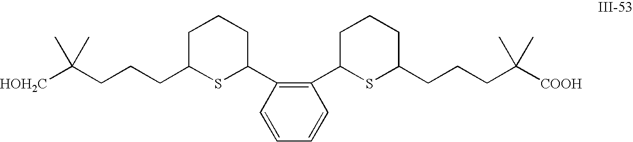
C(CCCC1SC(C2=C(C3SC(CCCC([COOH])(C)C)CCC3)C=CC=C2)CCC1)([HOH2C])(C)C
